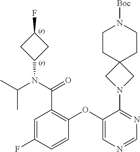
C1=C(F)C=CC(OC2=CN=CN=C2N2CC3(C2)CCN([Boc])CC3)=C1C(N(C(C)C)C1CC(F)C1)=O
